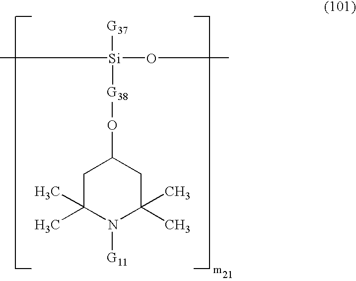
C[Si]([G37])(OC)[G38]OC1CC(C)(C)N([G11])C(C)(C)C1
